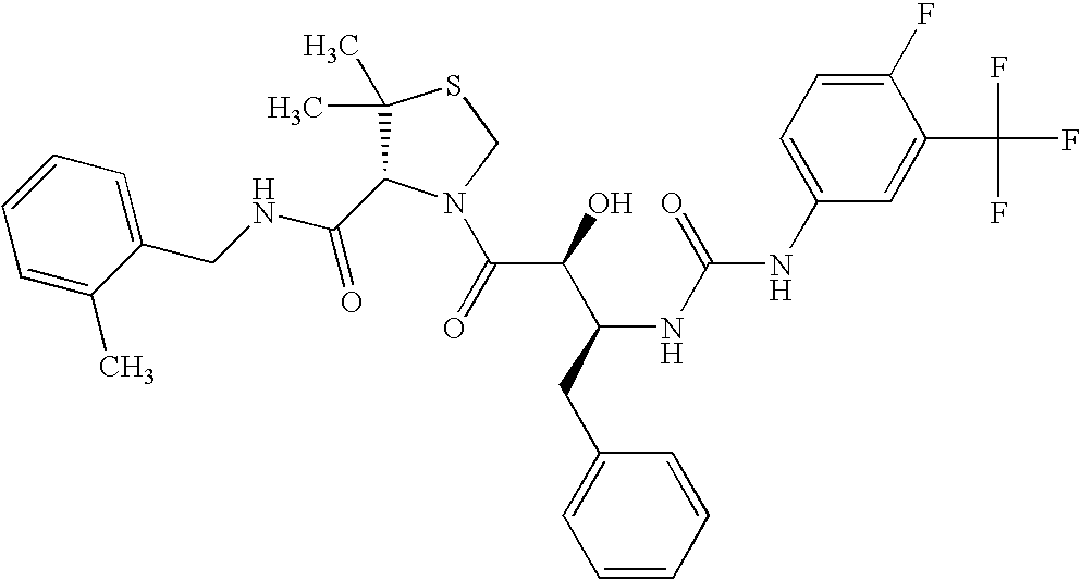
C(NCC1=CC=CC=C1C)(=O)C1C(C)(C)SCN1C(C(C(CC1=CC=CC=C1)NC(=O)NC1=CC=C(F)C(C(F)(F)F)=C1)O)=O
